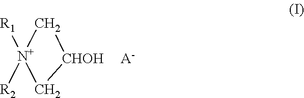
[R1][N+]1([R2])C[CHOH]C1.[A-]
